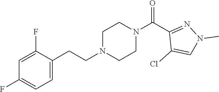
C1=C(F)C(CCN2CCN(C(C3=NN(C)C=C3Cl)=O)CC2)=CC=C1F
